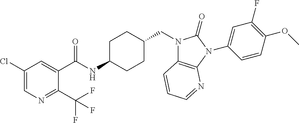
C1(Cl)=CN=C(C(F)(F)F)C(C(NC2CCC(CN3C4=C(N(C5=CC(F)=C(OC)C=C5)C3=O)N=CC=C4)CC2)=O)=C1
